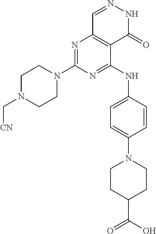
N1=C(N2CCN(C[CN])CC2)N=C(NC2=CC=C(N3CCC(C(O)=O)CC3)C=C2)C2=C1C=NNC2=O
